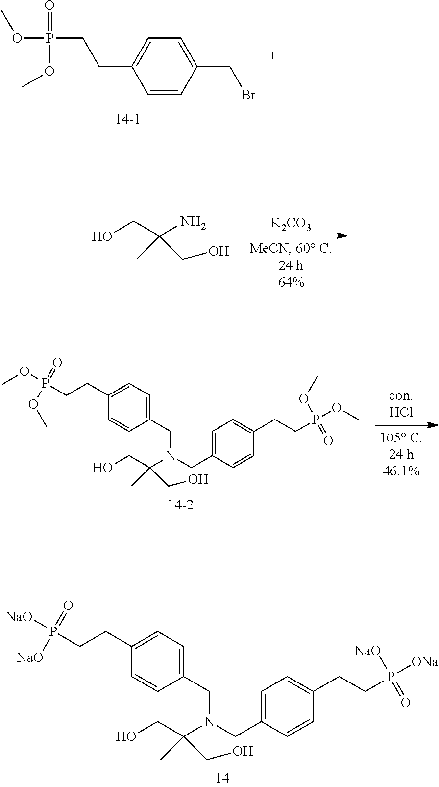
O(P(=O)(CCC1=CC=C(CBr)C=C1)OC)C.[K2CO3].NC(CO)(CO)C.C1=C(CN(C(CO)(CO)C)CC2=CC=C(CCP(OC)(=O)OC)C=C2)C=CC(CCP(OC)(OC)=O)=C1.C1=C(CN(C(CO)(CO)C)CC2=CC=C(CCP([NaO])(=O)[NaO])C=C2)C=CC(CCP([ONa])([NaO])=O)=C1
